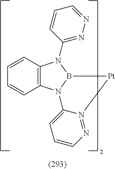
C12=C(N3B(N1C1=NN=CC=C1)[Pt]N1=NC=CC=C31)C=CC=C2
